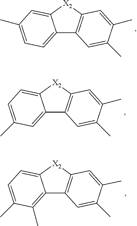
C12=CC=C(C)C=C1[X2]C1=C2C=C(C)C(C)=C1.C12=CC(C)=CC=C1[X2]C1=C2C=C(C)C(C)=C1.C12=C(C)C(C)=CC=C1[X2]C1=C2C=C(C)C(C)=C1
